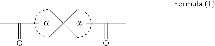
CC(C)(C)C.CC(C)=O.C(C)(C)=O
